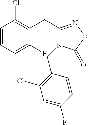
C1=CC=C(F)C(CC2=NOC(=O)N2CC2=C(Cl)C=C(F)C=C2)=C1Cl
